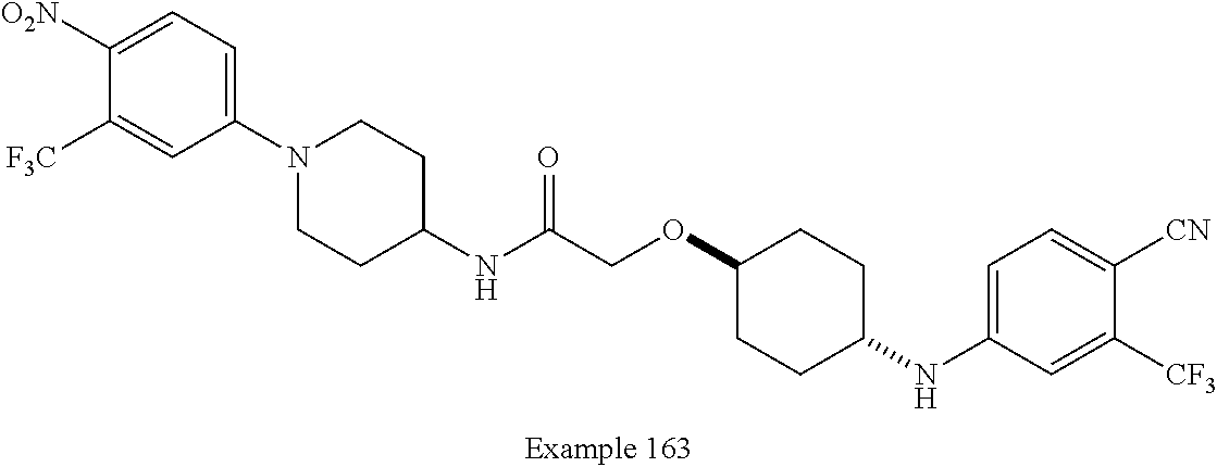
N(C(COC1CCC(NC2=CC=C([CN])C([CF3])=C2)CC1)=O)C1CCN(C2=CC=C([O2N])C([F3C])=C2)CC1
